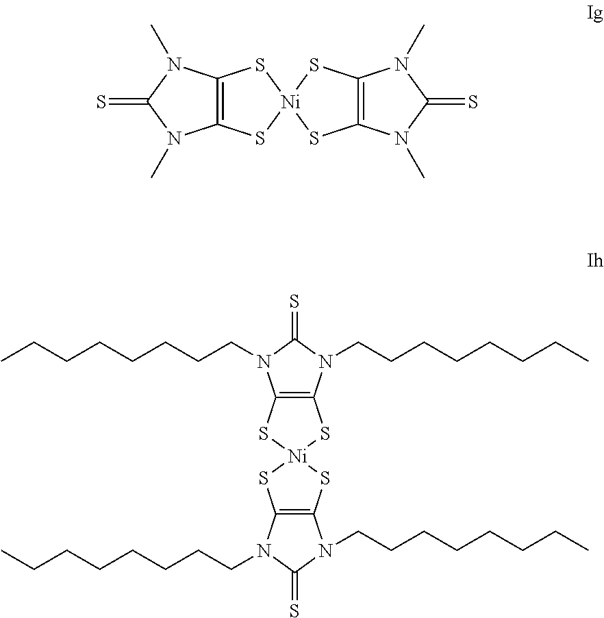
C12=C(N(C)C(=S)N1C)S[Ni]1(S2)SC2=C(S1)N(C)C(=S)N2C.S=C1N(CCCCCCCC)C2=C(N1CCCCCCCC)S[Ni]1(S2)SC2=C(N(CCCCCCCC)C(=S)N2CCCCCCCC)S1
